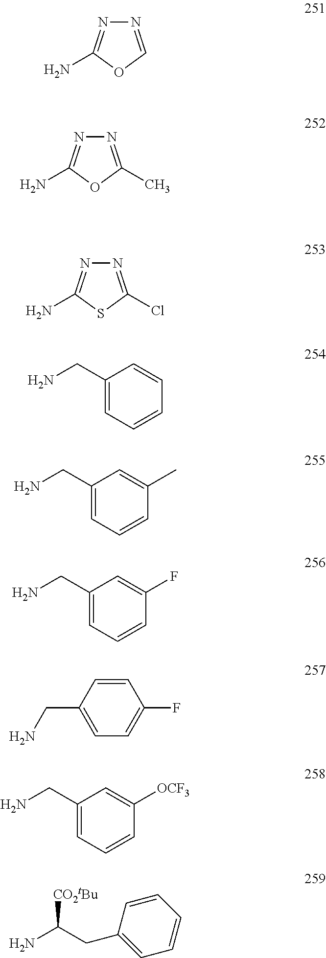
NCC1=CC=CC=C1.NCC1=CC=CC(C)=C1.NCC1=CC=CC(F)=C1.C(C1=CC=C(F)C=C1)N.NCC1=CC=CC([OCF3])=C1.NC(CC1=CC=CC=C1)[CO2tBu].N1=C(C)OC(N)=N1.N1=C(Cl)SC(N)=N1.N1=COC(N)=N1
